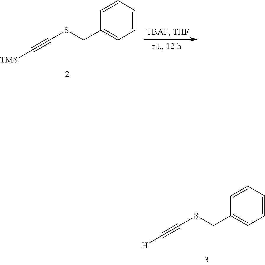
C1=CC=CC(CSC#C[H])=C1.C1=CC=CC(CSC#C[TMS])=C1
